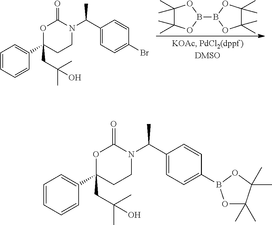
C1(C)(C)C(C)(C)OB(B2OC(C)(C)C(C)(C)O2)O1.C1=CC=CC(C2(CC(C)(C)O)CCN(C(C3=CC=C(Br)C=C3)C)C(=O)O2)=C1.C1=CC=CC(C2(CC(C)(C)O)CCN(C(C3=CC=C(B4OC(C)(C)C(C)(C)O4)C=C3)C)C(=O)O2)=C1
